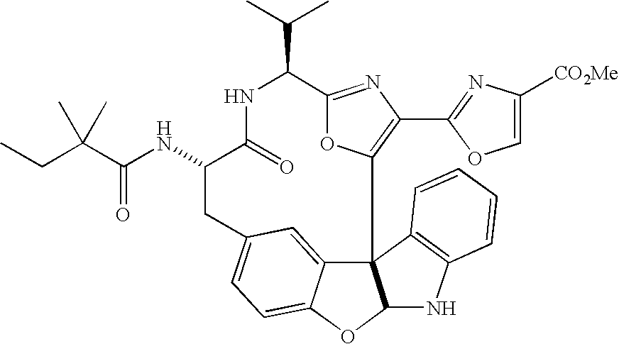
C123C4=CC(=CC=C4OC1NC1=C2C=CC=C1)CC(NC(=O)C(CC)(C)C)C(=O)NC(C(C)C)C1=NC(C2=NC([CO2Me])=CO2)=C3O1
